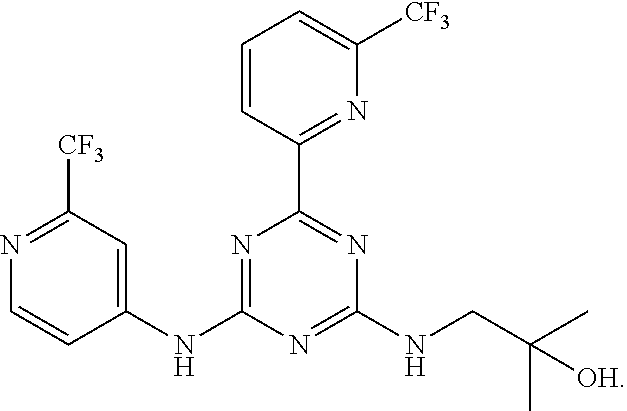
C1=CC(C2=NC(NCC(C)(C)[OH])=NC(NC3=CC([CF3])=NC=C3)=N2)=NC([CF3])=C1
